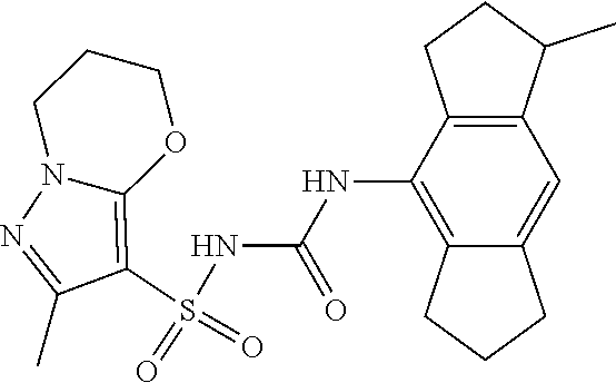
S(NC(NC1=C2C(=CC3=C1CCC3C)CCC2)=O)(C1=C2N(N=C1C)CCCO2)(=O)=O
